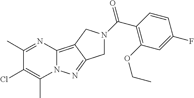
C12=C3C(=NN1C(C)=C(Cl)C(C)=N2)CN(C(C1=C(OCC)C=C(F)C=C1)=O)C3
